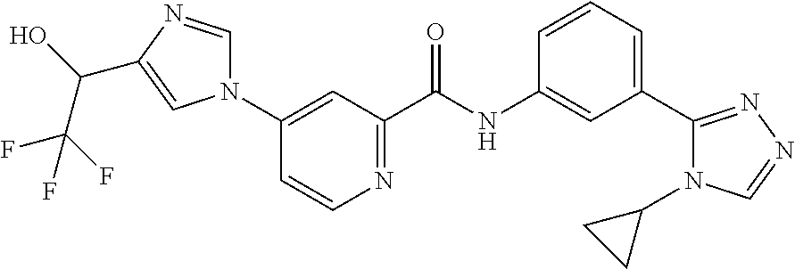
C1(N2C=NC(C(O)C(F)(F)F)=C2)=CC(C(NC2=CC(C3=NN=CN3C3CC3)=CC=C2)=O)=NC=C1
